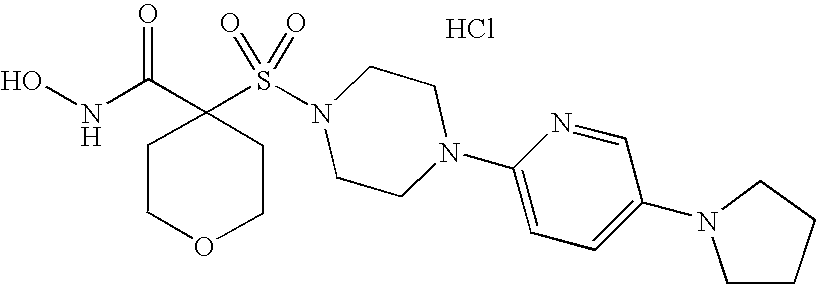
C1(S(N2CCN(C3=CC=C(N4CCCC4)C=N3)CC2)(=O)=O)(C(NO)=O)CCOCC1.Cl
